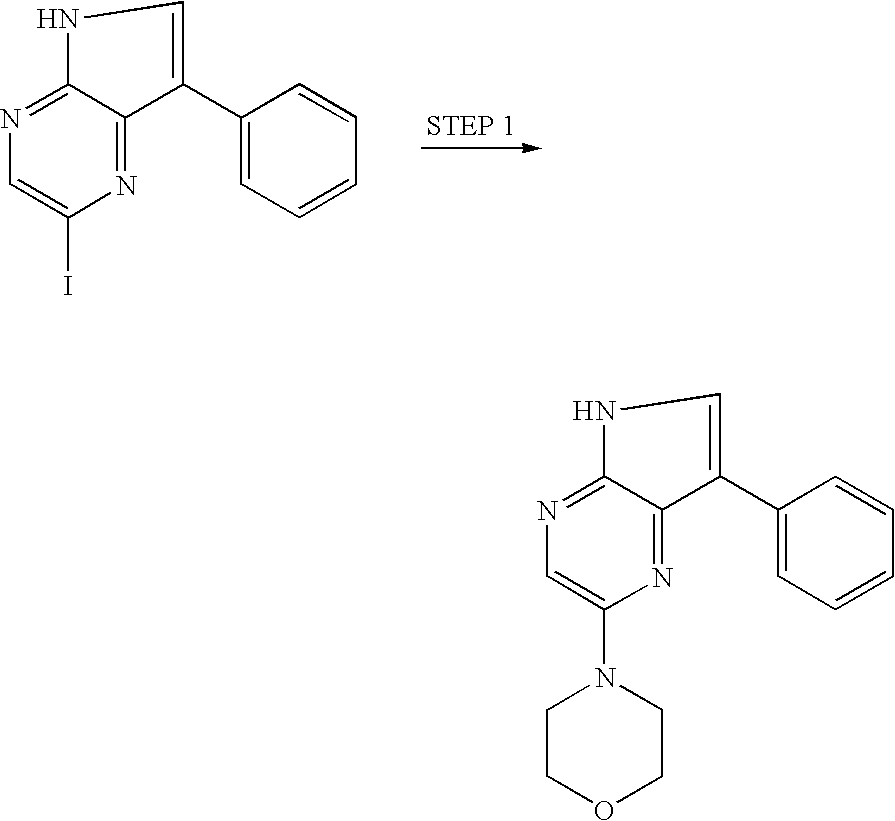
N1=C2C(=NC=C1I)NC=C2C1=CC=CC=C1.N1=C2C(=NC=C1N1CCOCC1)NC=C2C1=CC=CC=C1
